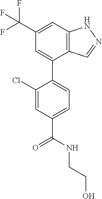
C1=C(C(F)(F)F)C=C(C2=CC=C(C(NCCO)=O)C=C2Cl)C2=C1NN=C2
